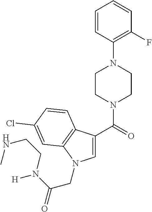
C1=CC(N2CCN(C(=O)C3=CN(CC(N(CCNC)[H])=O)C4=C3C=CC(Cl)=C4)CC2)=C(F)C=C1
